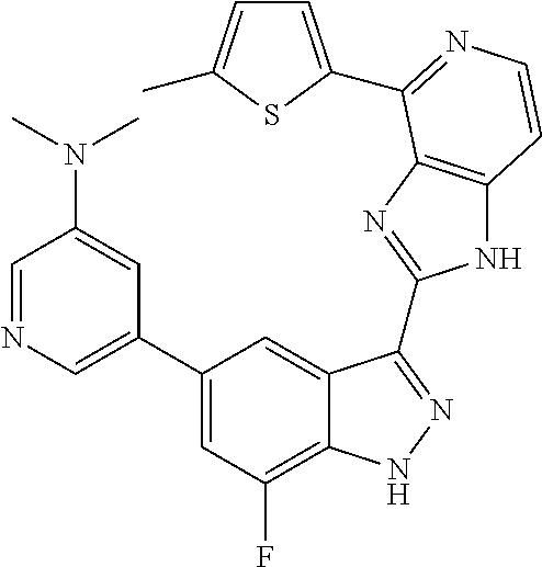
C1=C(C2=CC(F)=C3C(=C2)C(C2=NC4=C(N2)C=CN=C4C2=CC=C(C)S2)=NN3)C=C(N(C)C)C=N1
